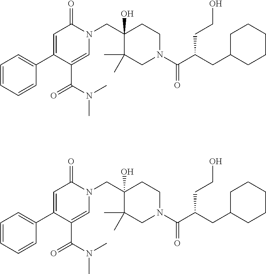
N1(CC2(O)C(C)(C)CN(C(=O)C(CCO)CC3CCCCC3)CC2)C(=O)C=C(C2=CC=CC=C2)C(C(=O)N(C)C)=C1.N1(CC2(O)C(C)(C)CN(C(=O)C(CCO)CC3CCCCC3)CC2)C(=O)C=C(C2=CC=CC=C2)C(C(=O)N(C)C)=C1
